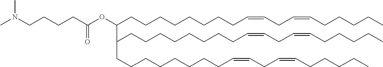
CN(C)CCCCC(OC(CCCCCCCCC=CCC=CCCCCC)C(CCCCCCCCC=CCC=CCCCCC)CCCCCCCCC=CCC=CCCCCC)=O
